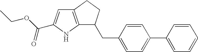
C12=C(NC(C(OCC)=O)=C1)C(CC1=CC=C(C3=CC=CC=C3)C=C1)CC2
